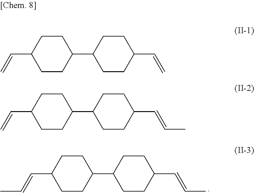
C1(C=CC)CCC(C2CCC(C=CC)CC2)CC1.C(C1CCC(C2CCC(C=C)CC2)CC1)=C.C1(C=C)CCC(C2CCC(C=CC)CC2)CC1
